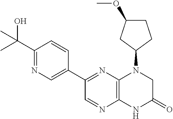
C1(C(C)(O)C)=NC=C(C2=NC3=C(N=C2)NC(=O)CN3C2CC(OC)CC2)C=C1
